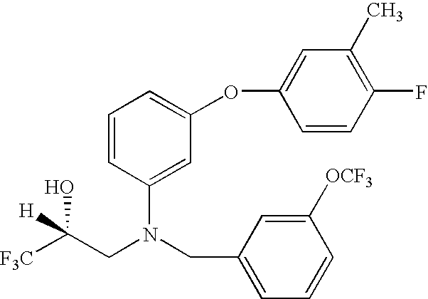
C1=CC(F)=C(C)C=C1OC1=CC=CC(N(CC2=CC=CC([OCF3])=C2)CC([F3C])([H])O)=C1
